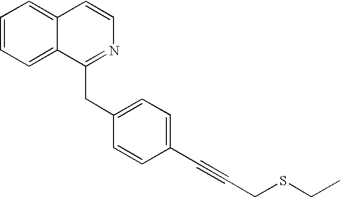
C1=CC=C2C(=C1)C=CN=C2CC1=CC=C(C#CCSCC)C=C1
